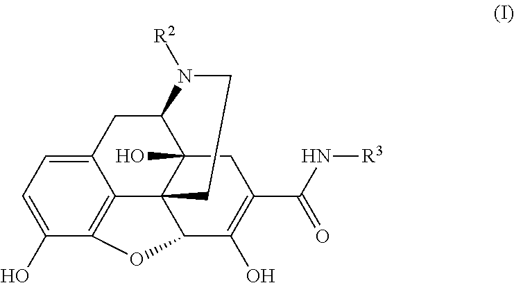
C12CC3=CC=C(O)C4=C3C3(C1(O)CC(C(N[R3])=O)=C(O)C3O4)CCN2[R2]
